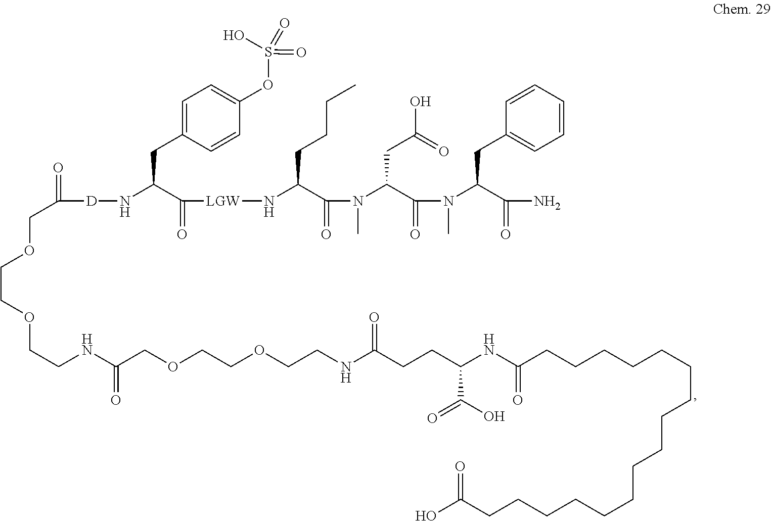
C1=C(CC(C(=O)[LGW]NC(C(N(C(C(=O)N(C(C(=O)N)CC2=CC=CC=C2)C)CC(=O)O)C)=O)CCCC)N[D]C(=O)COCCOCCNC(=O)COCCOCCNC(CCC(NC(=O)CCCCCCCCCCCCCCCCC(O)=O)C(O)=O)=O)C=CC(OS(=O)(=O)O)=C1
